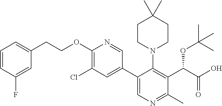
C1=CC(F)=CC(CCOC2=C(Cl)C=C(C3=CN=C(C)C(C(C(O)=O)OC(C)(C)C)=C3N3CCC(C)(C)CC3)C=N2)=C1
